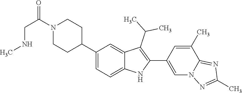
N1(C(CNC)=O)CCC(C2=CC=C3C(=C2)C(C(C)C)=C(C2=CN4C(=NC(C)=N4)C(C)=C2)N3)CC1
